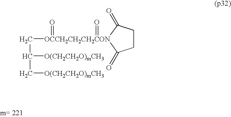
C1CC(=O)[OCCH2CH2CH2CON](CC([O(CH2CH2O)mCH3])C[O(CH2CH2O)mCH3])(=O)(=O)C1=O
